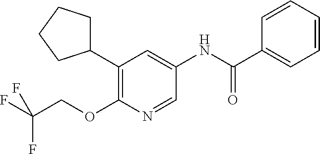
C1(C2CCCC2)=C(OCC(F)(F)F)N=CC(NC(C2=CC=CC=C2)=O)=C1
